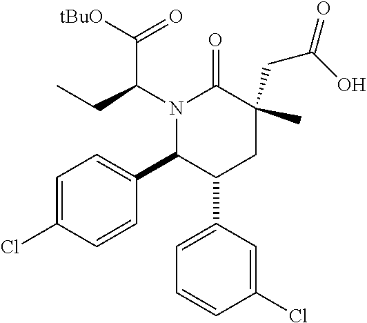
N1(C(CC)C([tBuO])=O)C(C2=CC=C(Cl)C=C2)C(C2=CC=CC(Cl)=C2)CC(CC(=O)O)(C)C1=O
